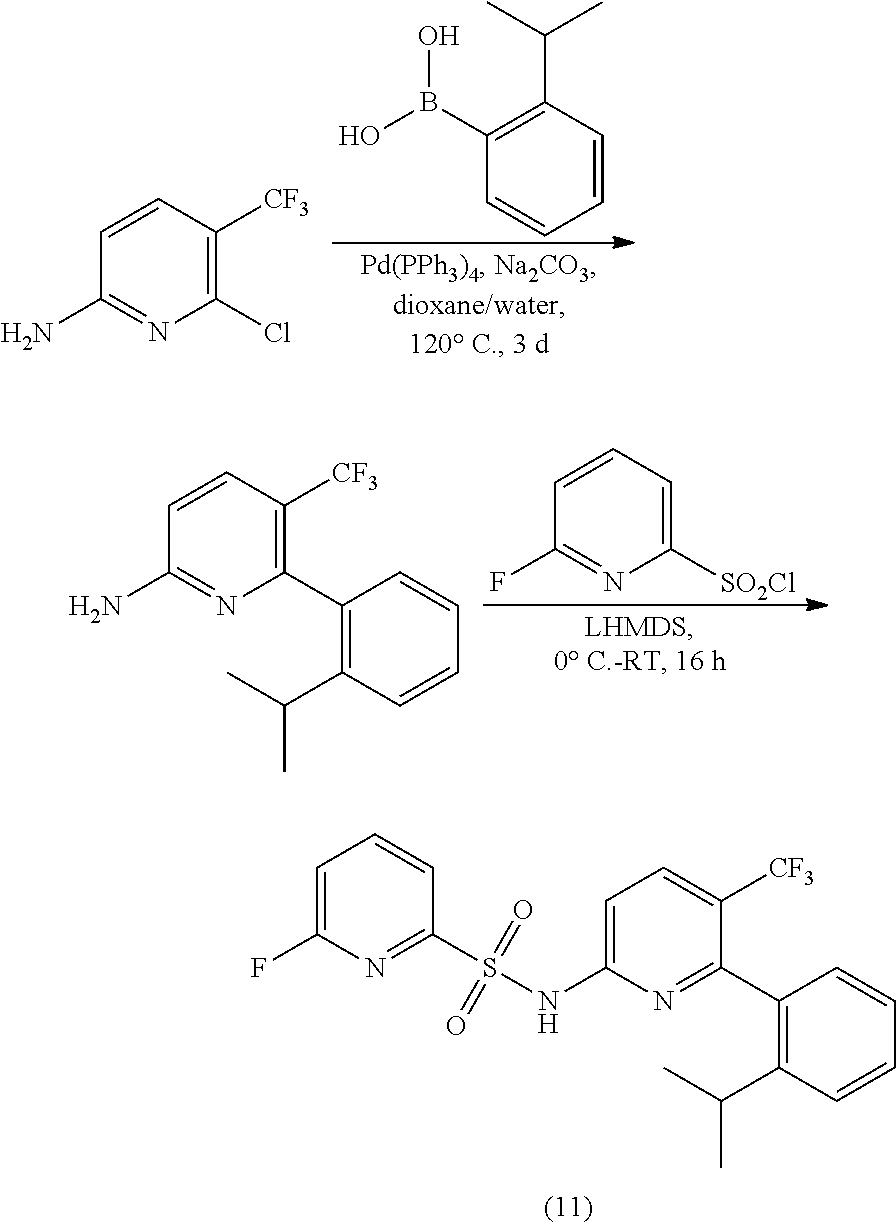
C1=CC(N)=NC(Cl)=C1[CF3].C1(C(C)C)=C(B(O)O)C=CC=C1.C1=CC(N)=NC(C2=C(C(C)C)C=CC=C2)=C1[CF3].C1=CC(F)=NC([SO2Cl])=C1.C1=CC(S(=O)(=O)NC2=CC=C([CF3])C(C3=C(C(C)C)C=CC=C3)=N2)=NC(F)=C1
